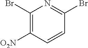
C1(Br)=C([O2N])C=CC(Br)=N1
